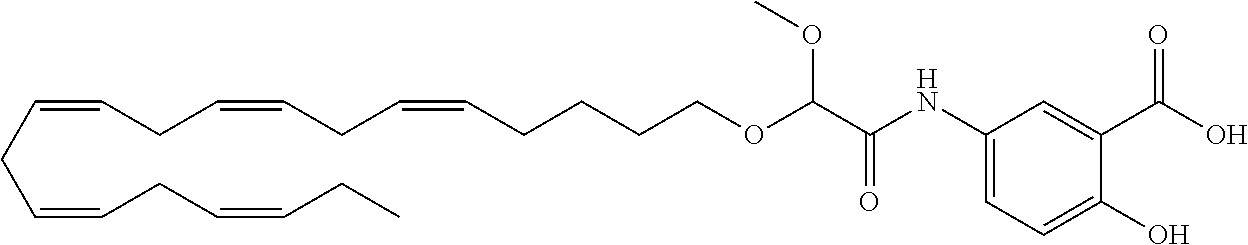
C(CC=CCC=CCCCCOC(C(NC1=CC=C(O)C(C(O)=O)=C1)=O)OC)=CCC=CCC=CCC
